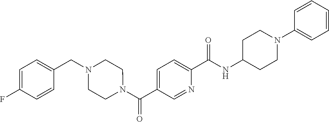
C1(N2CCC(NC(C3=CC=C(C(N4CCN(CC5=CC=C(F)C=C5)CC4)=O)C=N3)=O)CC2)=CC=CC=C1
